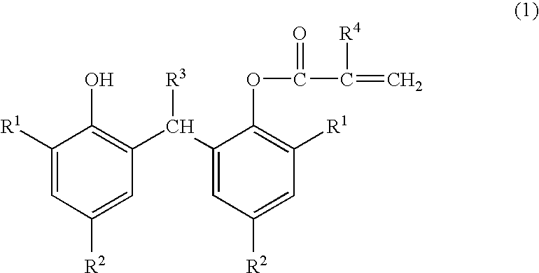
C1([R1])=CC([R2])=CC(C(C2=CC([R2])=CC([R1])=C2OC(C(=C)[R4])=O)[R3])=C1O
